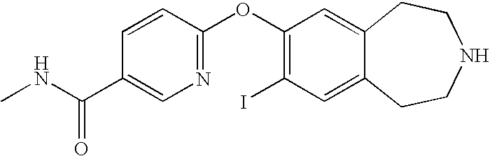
C1(C(NC)=O)=CN=C(OC2=C(I)C=C3C(=C2)CCNCC3)C=C1
